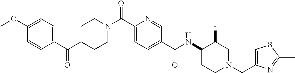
C1CN(C(C2=CC=C(C(=O)NC3C(F)CN(CC4=CSC(C)=N4)CC3)C=N2)=O)CCC1C(C1=CC=C(OC)C=C1)=O
